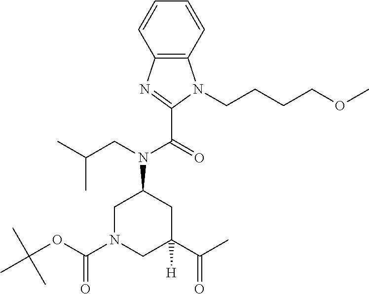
C1=CC=CC2=C1N(CCCCOC)C(C(=O)N(CC(C)C)C1CN(C(OC(C)(C)C)=O)CC(C(C)=O)([H])C1)=N2
